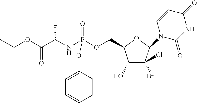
C1(O)C(Br)(Cl)C(N2C(=O)NC(=O)C=C2)OC1COP(NC(C(OCC)=O)C)(=O)OC1=CC=CC=C1
